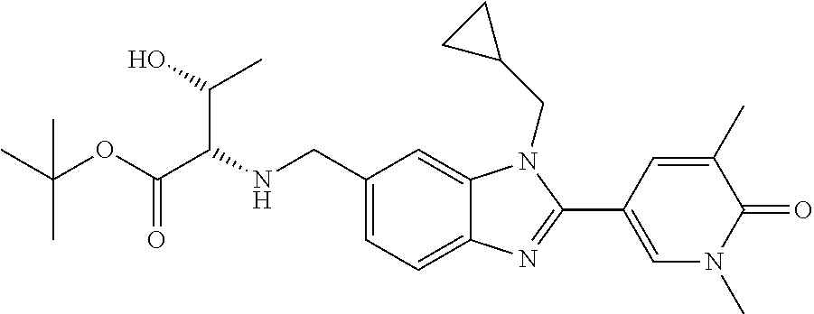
N(CC1=CC=C2C(=C1)N(CC1CC1)C(C1=CN(C)C(=O)C(C)=C1)=N2)C(C(OC(C)(C)C)=O)C(O)C
